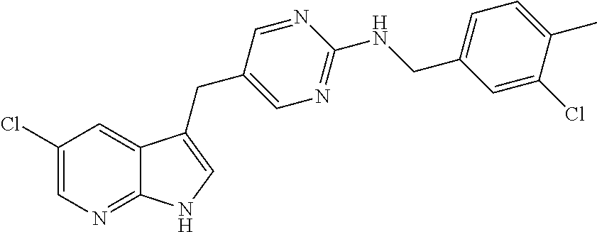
C1(Cl)=CN=C2C(=C1)C(CC1=CN=C(NCC3=CC=C(C)C(Cl)=C3)N=C1)=CN2
